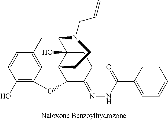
C1(O)=C2C3=C(C=C1)CC1C4(O)C3(C(C(=NNC(C3=CC=CC=C3)=O)CC4)O2)CCN1CC=C
